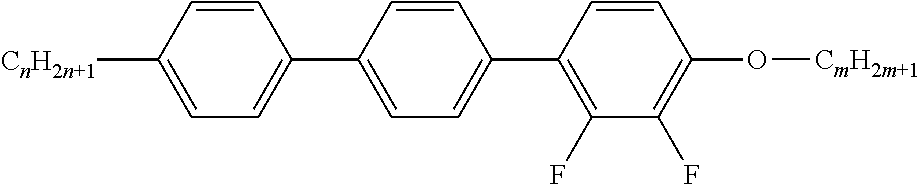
C1=C([CnH2n+1])C=CC(C2=CC=C(C3=C(F)C(F)=C(O[CmH2m+1])C=C3)C=C2)=C1
